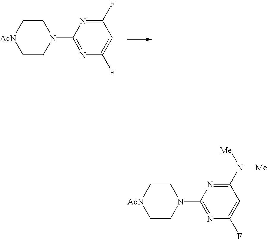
C1(F)=NC(N2CC[AcN]CC2)=NC(F)=C1.C1(N([Me])[Me])=NC(N2CC[AcN]CC2)=NC(F)=C1
